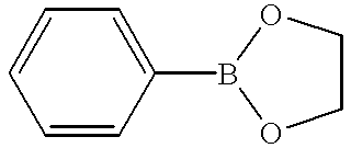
C1=CC=C(B2OCCO2)C=C1
